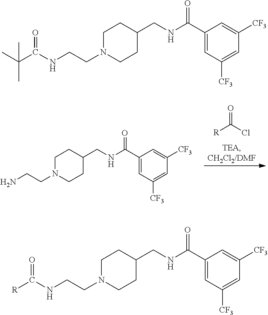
C1N(CCN)CCC(CNC(C2=CC([CF3])=CC([CF3])=C2)=O)C1.[R]C(Cl)=O.C1N(CCNC([R])=O)CCC(CNC(C2=CC([CF3])=CC([CF3])=C2)=O)C1.C1N(CCNC(=O)C(C)(C)C)CCC(CNC(C2=CC([CF3])=CC([CF3])=C2)=O)C1
